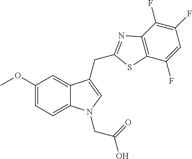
C12=CC=C(OC)C=C1C(CC1=NC3=C(C(F)=CC(F)=C3F)S1)=CN2CC(O)=O
